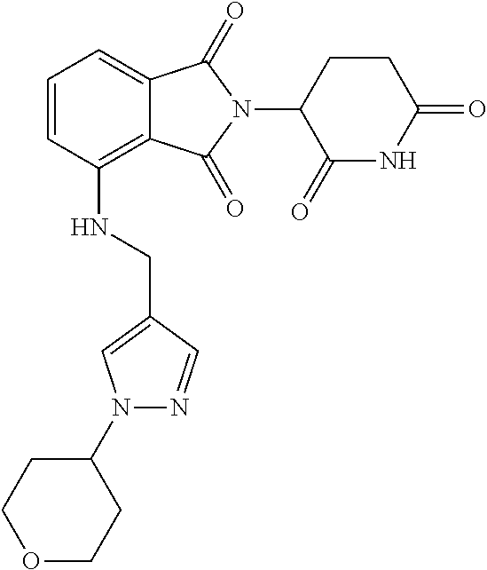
N(C1=C2C(=CC=C1)C(=O)N(C1C(=O)NC(=O)CC1)C2=O)CC1=CN(C2CCOCC2)N=C1
